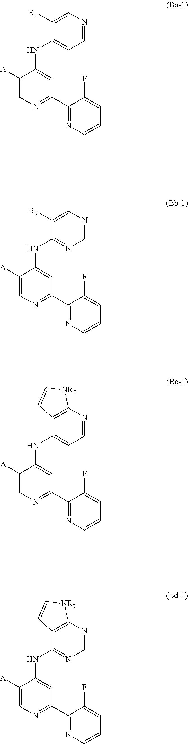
C1([A])=CN=C(C2=NC=CC=C2F)C=C1NC1=CC=NC=C1[R7].C1([A])=CN=C(C2=NC=CC=C2F)C=C1NC1=NC=NC=C1[R7].C1([A])=CN=C(C2=NC=CC=C2F)C=C1NC1=CC=NC2=C1C=C[NR7]2.C1([A])=CN=C(C2=NC=CC=C2F)C=C1NC1=NC=NC2=C1C=C[NR7]2
